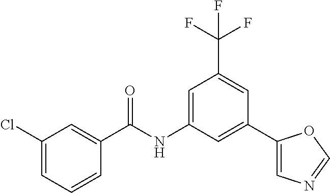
C1(Cl)=CC=CC(C(NC2=CC(C(F)(F)F)=CC(C3=CN=CO3)=C2)=O)=C1
